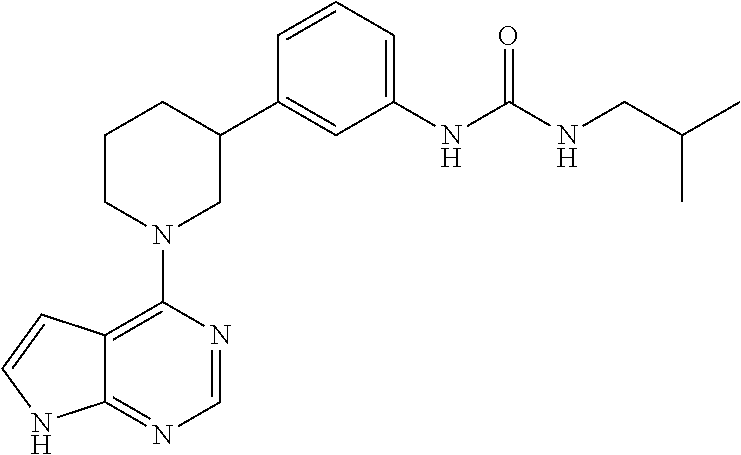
C12=C(N3CC(C4=CC(NC(NCC(C)C)=O)=CC=C4)CCC3)N=CN=C1NC=C2
